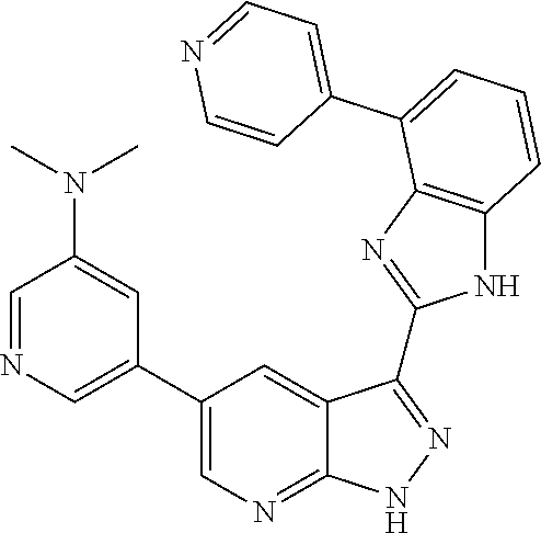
C1=C(C2=CC=CC3=C2N=C(C2=NNC4=NC=C(C5=CN=CC(N(C)C)=C5)C=C42)N3)C=CN=C1
